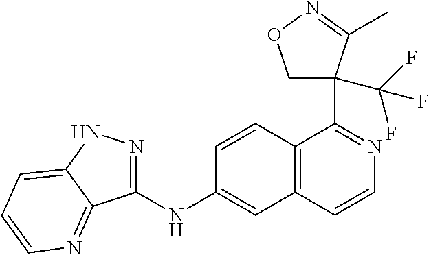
C1(NC2=CC3=C(C=C2)C(C2(C(F)(F)F)CON=C2C)=NC=C3)=NNC2=CC=CN=C12
